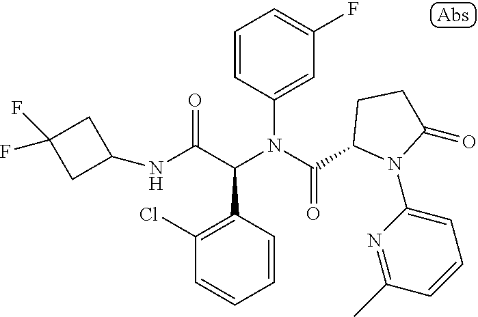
C1=CC(N(C(=O)C2N(C3=CC=CC(C)=N3)C(=O)CC2)C(C(NC2CC(F)(F)C2)=O)C2=C(Cl)C=CC=C2)=CC(F)=C1
